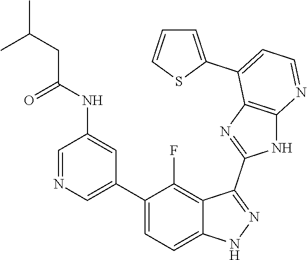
C1=NC=C(C2=CC=C3C(=C2F)C(C2=NC4=C(N2)N=CC=C4C2=CC=CS2)=NN3)C=C1NC(=O)CC(C)C
